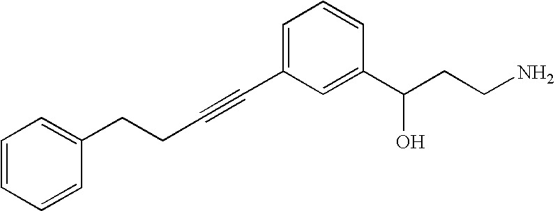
C(C1=CC=CC=C1)CC#CC1=CC=CC(C(CCN)O)=C1
